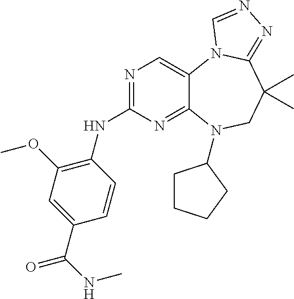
N1=C(NC2=C(OC)C=C(C(NC)=O)C=C2)N=C2C(=C1)N1C(=NN=C1)C(C)(C)CN2C1CCCC1
